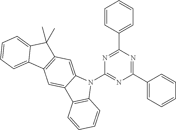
N1=C(C2=CC=CC=C2)N=C(C2=CC=CC=C2)N=C1N1C2=CC3=C(C=C2C2=C1C=CC=C2)C1=CC=CC=C1C3(C)C
